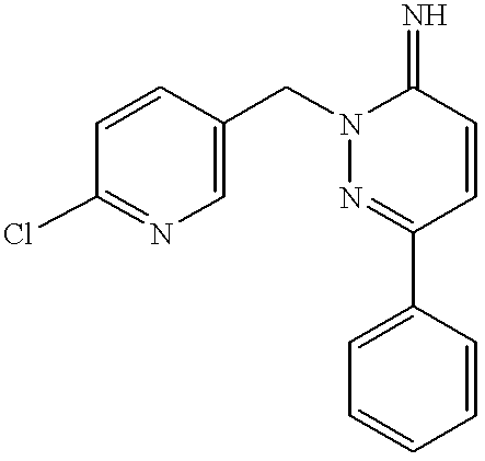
C1=CC(CN2N=C(C3=CC=CC=C3)C=CC2=N)=CN=C1Cl
